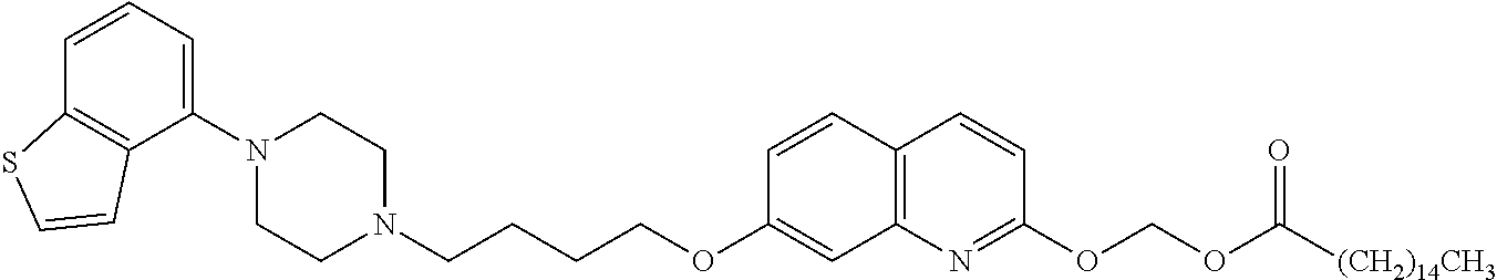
C1=CC2=C(C(N3CCN(CCCCOC4=CC5=C(C=C4)C=CC(OCOC([(CH2)14CH3])=O)=N5)CC3)=C1)C=CS2
